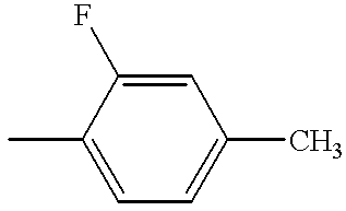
CC1=CC=C(C)C=C1F
